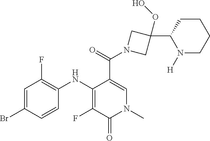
C1=C(Br)C=CC(NC2=C(F)C(=O)N(C)C=C2C(=O)N2CC(C3N([H])CCCC3)(OO)C2)=C1F
